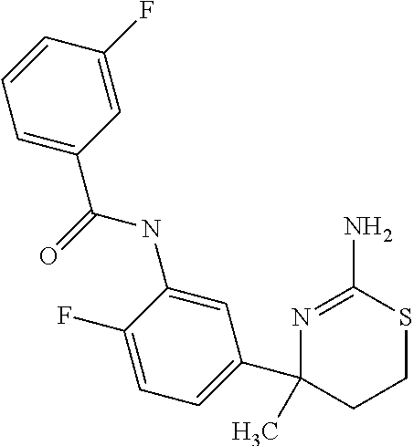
C1=C(C(NC2=CC(C3(C)CCSC(N)=N3)=CC=C2F)=O)C=C(F)C=C1
